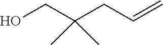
OCC(CC=C)(C)C
